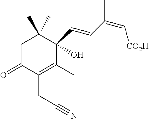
C1C(=O)C(CC#N)=C(C)C(C=CC(=C[CO2H])C)(O)C1(C)C
